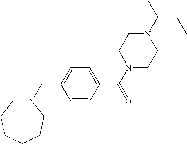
N1(C(C)CC)CCN(C(C2=CC=C(CN3CCCCCC3)C=C2)=O)CC1
